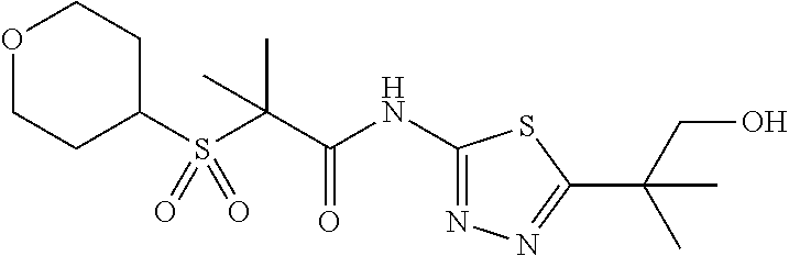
C1(S(C(C(NC2=NN=C(C(C)(CO)C)S2)=O)(C)C)(=O)=O)CCOCC1
